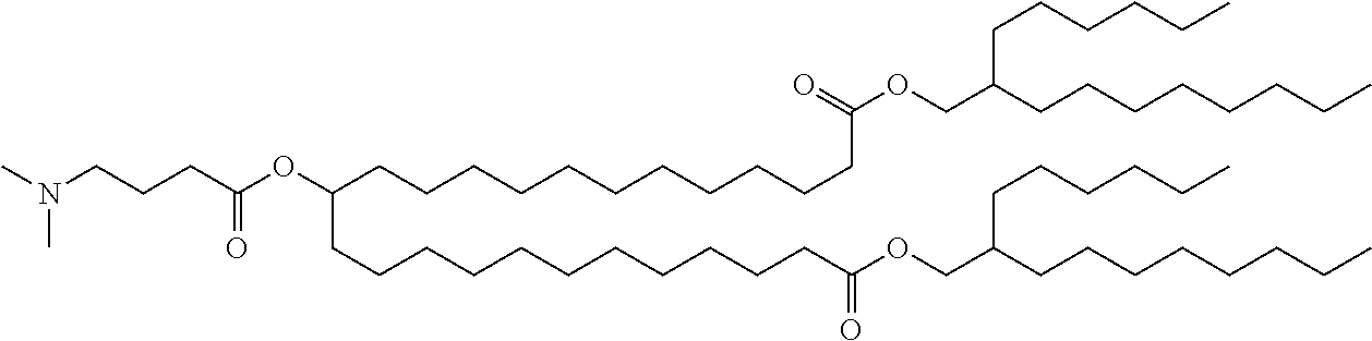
CN(CCCC(OC(CCCCCCCCCCCC(OCC(CCCCCCCC)CCCCCC)=O)CCCCCCCCCCCC(OCC(CCCCCCCC)CCCCCC)=O)=O)C
